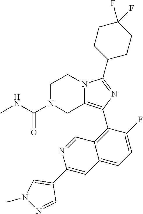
C1N(C(NC)=O)CC2=C(C3=C4C(=CC=C3F)C=C(C3=CN(C)N=C3)N=C4)N=C(C3CCC(F)(F)CC3)N2C1
